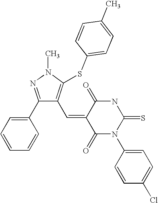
C1(C2=CC=CC=C2)=NN(C)C(SC2=CC=C(C)C=C2)=C1C=C1C(=O)N(C2=CC=C(Cl)C=C2)C(=S)NC1=O
